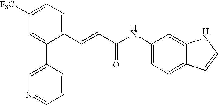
C1=C([F3C])C=C(C2=CN=CC=C2)C(C=CC(NC2=CC=C3C(=C2)NC=C3)=O)=C1
